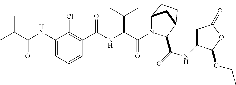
C(=O)(C(C(C)(C)C)NC(=O)C1=C(Cl)C(NC(=O)C(C)C)=CC=C1)N1C2CC(CC2)C1C(NC1CC(=O)OC1OCC)=O
